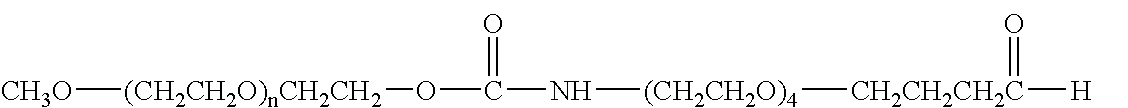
[CH3O][(CH2CH2O)nCH2CH2]OC(N[(CH2CH2O)4][CH2CH2CH2C]([H])=O)=O
